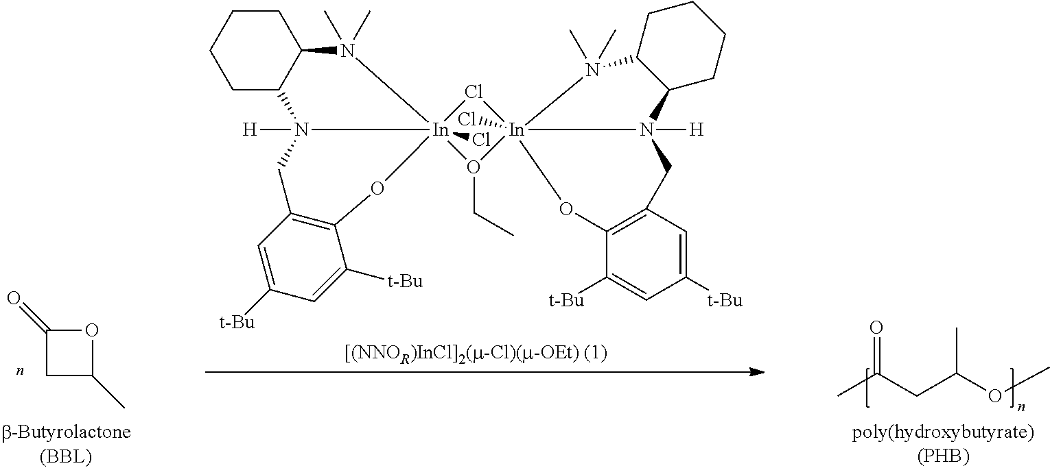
Cl1[In]23(Cl)(O(CC)[In]145(Cl)N([H])(CC1=C(C([t-Bu])=CC([t-Bu])=C1)O4)C1C(N5(C)C)CCCC1)N([H])(C1CCCCC1N2(C)C)CC1=C(O3)C([t-Bu])=CC([t-Bu])=C1.C1C(C)OC1=O.O=C(CC(OC)C)C
